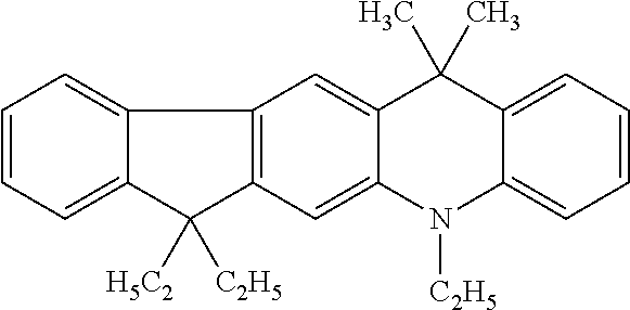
C1=CC=C2C(=C1)C1=C(C=C3C(=C1)C(C)(C)C1=CC=CC=C1N3[C2H5])C2([H5C2])[C2H5]
